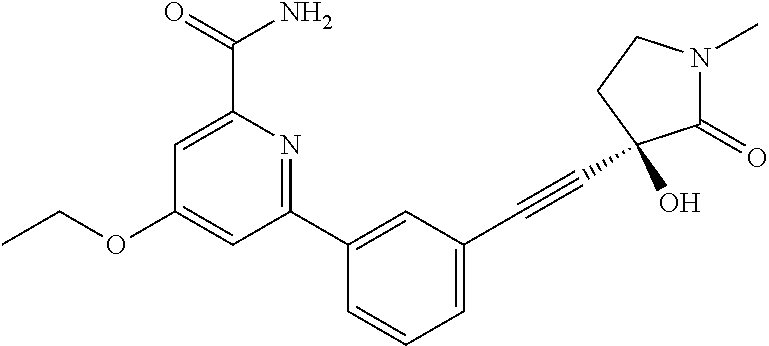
C1(OCC)=CC(C2=CC(C#CC3(O)C(=O)N(C)CC3)=CC=C2)=NC(C(N)=O)=C1
